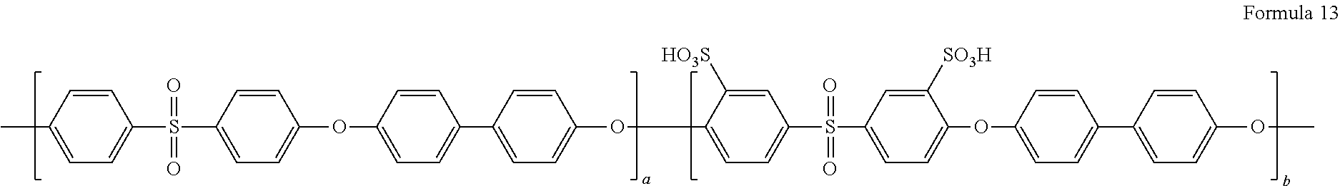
CC1=CC=C(S(=O)(C2=CC=C(OC3=CC=C(C4=CC=C(OC5=CC=C(S(=O)(C6=CC=C(OC7=CC=C(C8=CC=C(OC)C=C8)C=C7)C([SO3H])=C6)=O)C=C5[HO3S])C=C4)C=C3)C=C2)=O)C=C1
